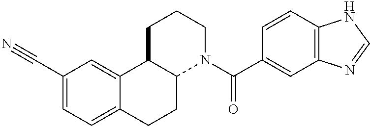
C1(C#N)=CC=C2C(=C1)C1C(CC2)N(C(C2=CC3=C(C=C2)NC=N3)=O)CCC1
